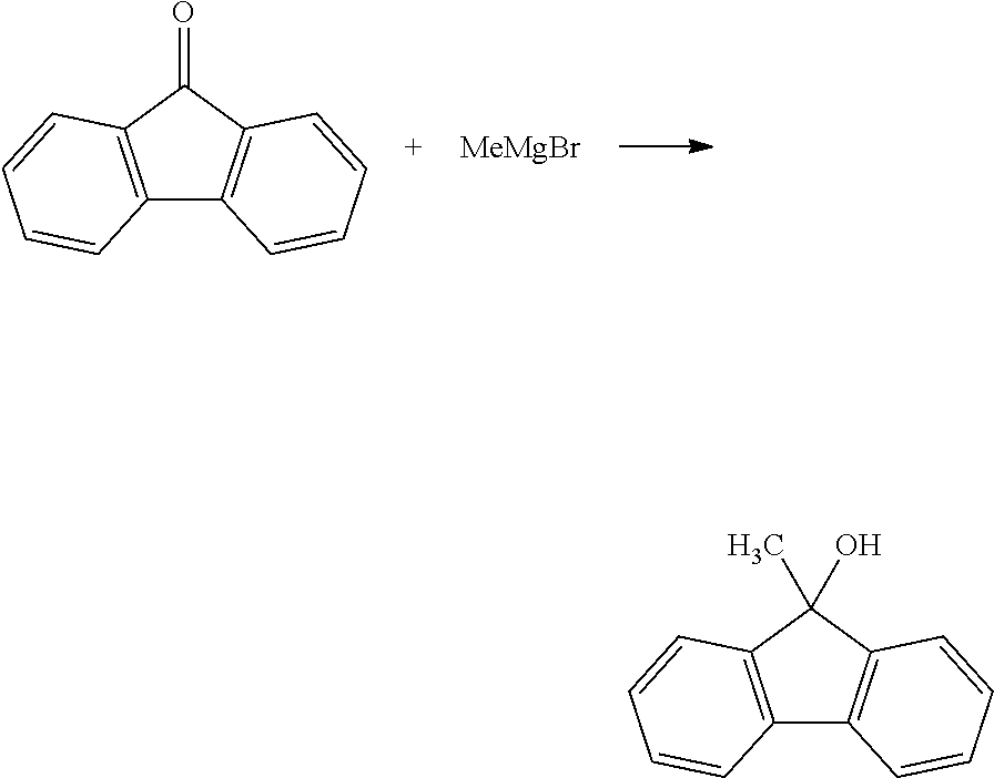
C12=C(C(=O)C3=C1C=CC=C3)C=CC=C2.[MeMgBr].C12=C(C(C)(O)C3=C1C=CC=C3)C=CC=C2
